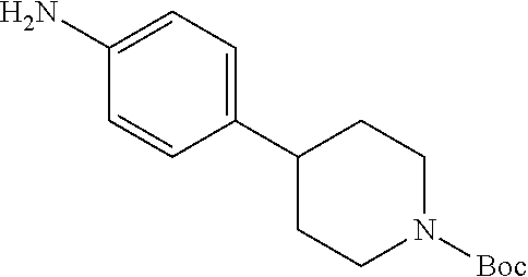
C1=C(C2CCN([Boc])CC2)C=CC(N)=C1
